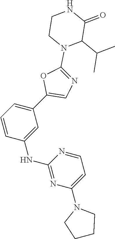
C1=CC(NC2=NC(N3CCCC3)=CC=N2)=CC(C2=CN=C(N3C(C(C)C)C(=O)NCC3)O2)=C1
